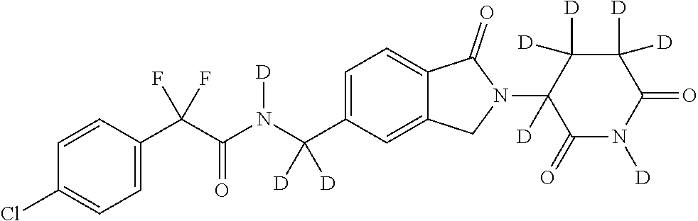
C1=CC(C(C(N(C(C2=CC=C3C(=C2)CN(C2([D])C(=O)N([D])C(=O)C([D])([D])C2([D])[D])C3=O)([D])[D])[D])=O)(F)F)=CC=C1Cl
